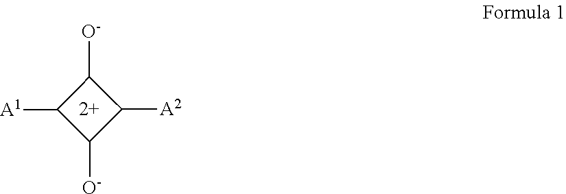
C1([O-])C([A2])C([O-])C1[A1]
